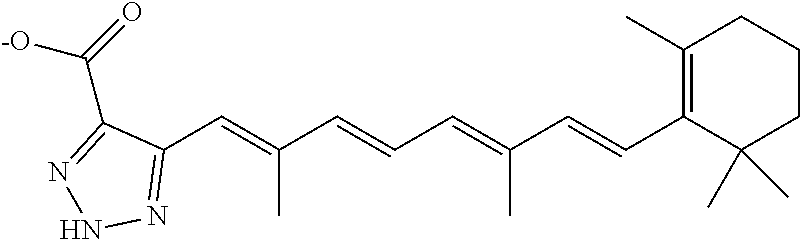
C1(C=C(C=CC=C(C=CC2=C(C)CCCC2(C)C)C)C)=NNN=C1C(=O)[-O]
